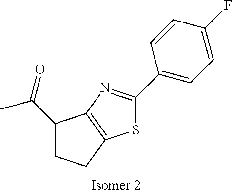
C1(C(=O)C)CCC2=C1N=C(C1=CC=C(F)C=C1)S2
